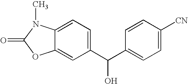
C12=CC(C(C3=CC=C([CN])C=C3)O)=CC=C1N(C)C(=O)O2
